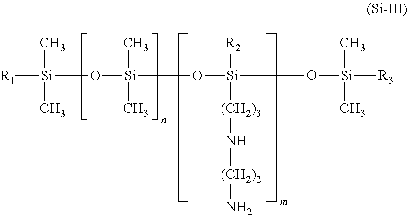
C[Si](C)([R1])O[Si](C)(C)O[Si]([R2])([(CH2)3]N[(CH2)2]N)O[Si](C)(C)[R3]
